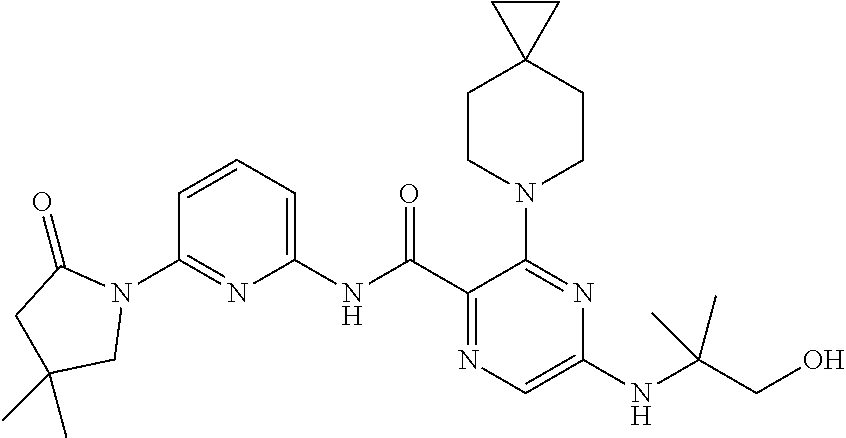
C1(NC(C2=NC=C(NC(CO)(C)C)N=C2N2CCC3(CC2)CC3)=O)=CC=CC(N2C(=O)CC(C)(C)C2)=N1
